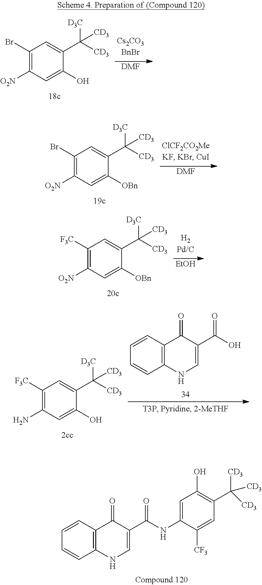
C1(Br)=C([O2N])C=C(O)C(C([CD3])([D3C])[CD3])=C1.[DMF].C1(Br)=C([O2N])C=C([OBn])C(C([CD3])([D3C])[CD3])=C1.[DMF].C1([F3C])=C([O2N])C=C([OBn])C(C([CD3])([D3C])[CD3])=C1.[EtOH].C1([F3C])=C(N)C=C(O)C(C([CD3])([D3C])[CD3])=C1.C12=C(C=CC=C1)C(=O)C(C(O)=O)=CN2.C12=C(C=CC=C1)C(=O)C(C(=O)NC1=CC(O)=C(C([CD3])([CD3])[CD3])C=C1[CF3])=CN2
